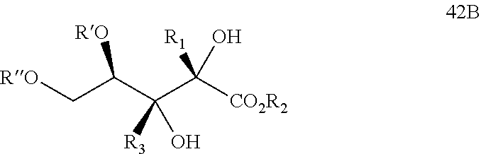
[RO]CC(C(C([CO2R2])([R1])O)([R3])O)[RO]
